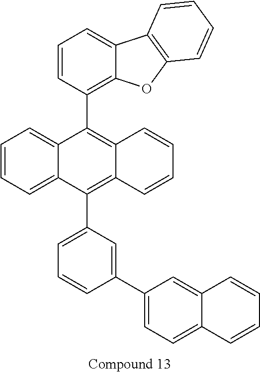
C12=CC=CC=C1C(C1=CC=CC(C3=CC=C4C(=C3)C=CC=C4)=C1)=C1C(=C2C2=C3C(=CC=C2)C2=C(O3)C=CC=C2)C=CC=C1
